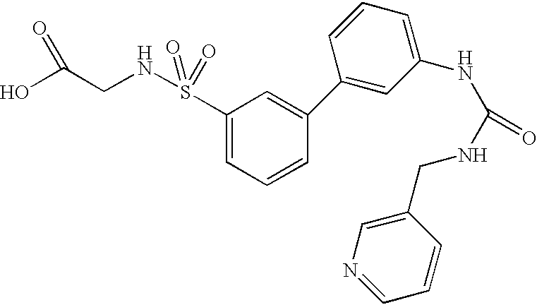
C1(S(NCC(O)=O)(=O)=O)=CC=CC(C2=CC(NC(NCC3=CN=CC=C3)=O)=CC=C2)=C1
